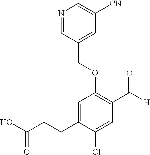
OC(CCC1=CC(OCC2=CC([CN])=CN=C2)=C(C(=O)[H])C=C1Cl)=O
